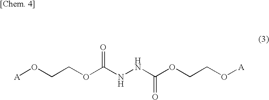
O(C(NNC(OCCO[A])=O)=O)CCO[A]
